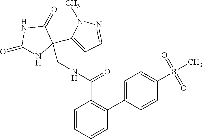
C1(=O)NC(CNC(C2=C(C3=CC=C(S(=O)(=O)C)C=C3)C=CC=C2)=O)(C2=CC=NN2C)C(=O)N1
